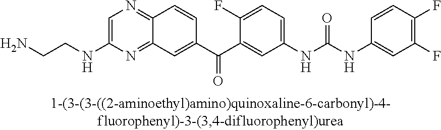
C1=C(NCCN)N=C2C(=N1)C=CC(C(C1=CC(NC(NC3=CC(F)=C(F)C=C3)=O)=CC=C1F)=O)=C2
